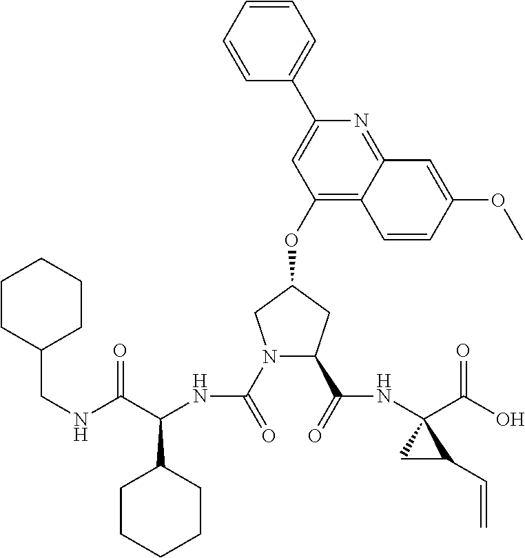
C1=C(C2=CC(OC3CN(C(=O)NC(C(NCC4CCCCC4)=O)C4CCCCC4)C(C(=O)NC4(C(O)=O)CC4C=C)C3)=C3C(=N2)C=C(OC)C=C3)C=CC=C1
